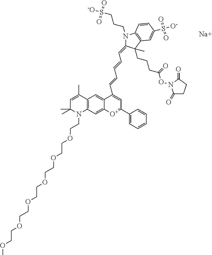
C12=C(C=C3C(=C1)C(C=CC=CC=C1N(CCCS([-O])(=O)=O)C4=C(C1(CCCC(ON1C(=O)CCC1=O)=O)C)C=C(S([O-])(=O)=O)C=C4)=CC(C1=CC=CC=C1)=[O+]3)N(CCOCCOCCOCCOCCOCCOC)C(C)(C)C=C2C.[Na]
